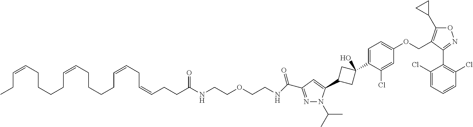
N1=C(C(NCCOCCNC(CCC=CCC=CCCCCC=CCCCCC=CCC)=O)=O)C=C(C2CC(C3=CC=C(OCC4=C(C5CC5)ON=C4C4=C(Cl)C=CC=C4Cl)C=C3Cl)(O)C2)N1C(C)C
